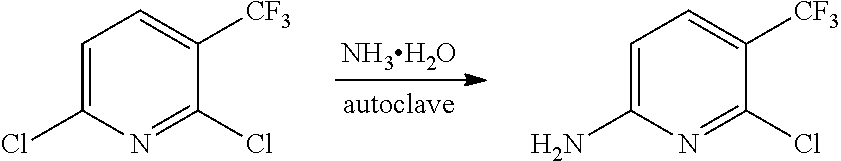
[NH3H2O].C1=C(Cl)N=C(Cl)C([CF3])=C1.C1=C(N)N=C(Cl)C([CF3])=C1
